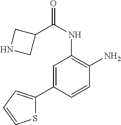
C1=C(C2=CC=CS2)C=CC(N)=C1NC(=O)C1CNC1
